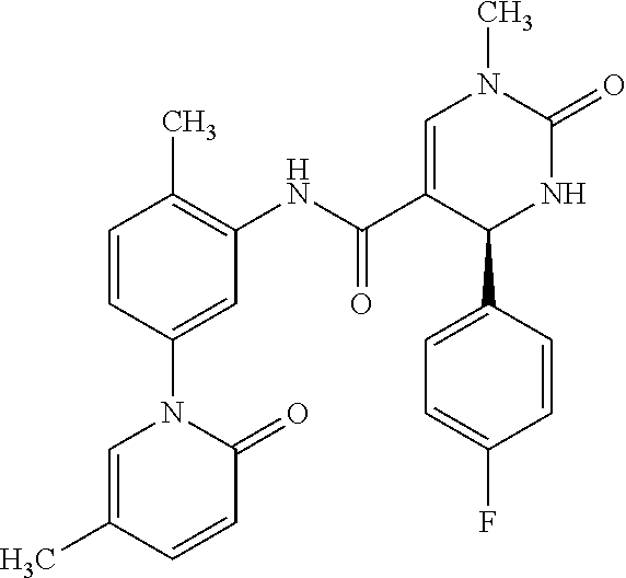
C1=CC(C)=C(NC(C2=CN(C)C(=O)NC2C2=CC=C(F)C=C2)=O)C=C1N1C=C(C)C=CC1=O
